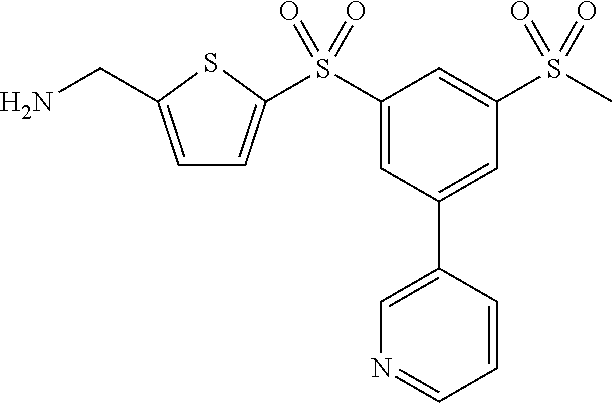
C1=C(CN)SC(S(C2=CC(C3=CN=CC=C3)=CC(S(C)(=O)=O)=C2)(=O)=O)=C1
